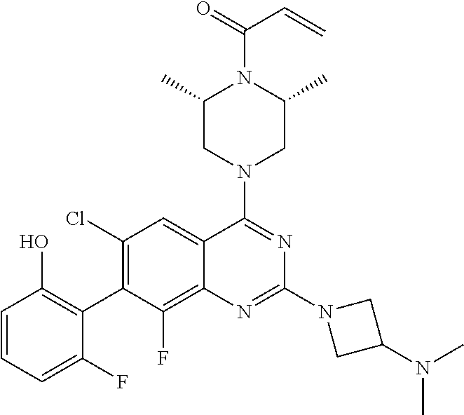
C1=CC=C(F)C(C2=C(Cl)C=C3C(=C2F)N=C(N2CC(N(C)C)C2)N=C3N2CC(C)N(C(=O)C=C)C(C)C2)=C1O
